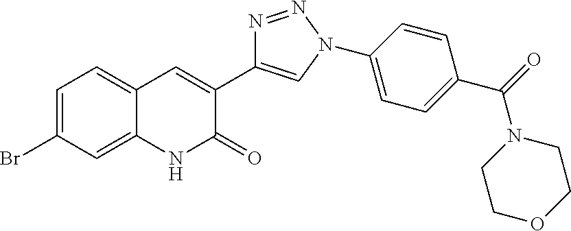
C1=C(Br)C=C2C(=C1)C=C(C1=CN(C3=CC=C(C(N4CCOCC4)=O)C=C3)N=N1)C(=O)N2
